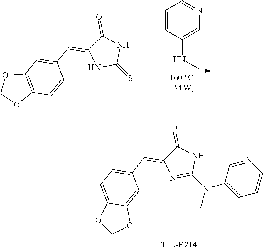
C1=CC(NC)=CN=C1.C1(=S)NC(=O)C(=CC2=CC3=C(C=C2)OCO3)N1.C1(N(C)C2=CC=CN=C2)=NC(=CC2=CC=C3C(=C2)OCO3)C(=O)N1
